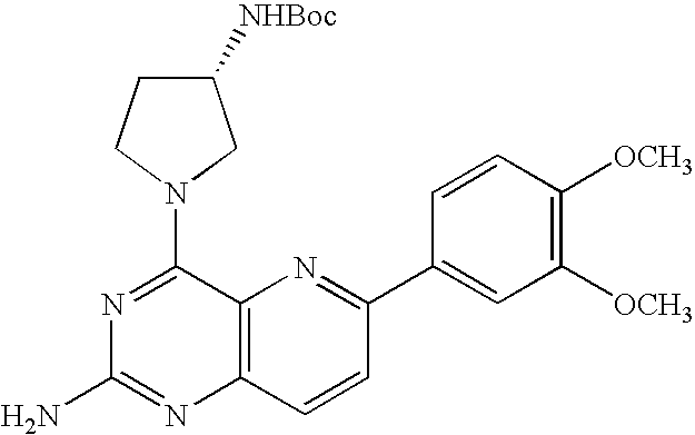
C12=C(C=CC(C3=CC([OCH3])=C([OCH3])C=C3)=N1)N=C(N)N=C2N1CCC([NHBoc])C1
